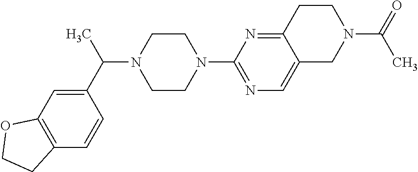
C1CN(C2=NC=C3C(=N2)CCN(C(=O)C)C3)CCN1C(C1=CC2=C(C=C1)CCO2)C
